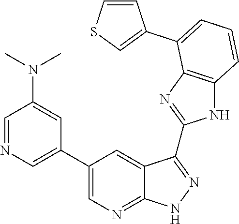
C1=NC=C(C2=CN=C3C(=C2)C(C2=NC4=C(N2)C=CC=C4C2=CSC=C2)=NN3)C=C1N(C)C
